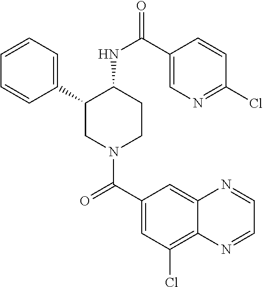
C1=CC=C(C2CN(C(C3=CC(Cl)=C4C(=C3)N=CC=N4)=O)CCC2NC(=O)C2=CN=C(Cl)C=C2)C=C1
